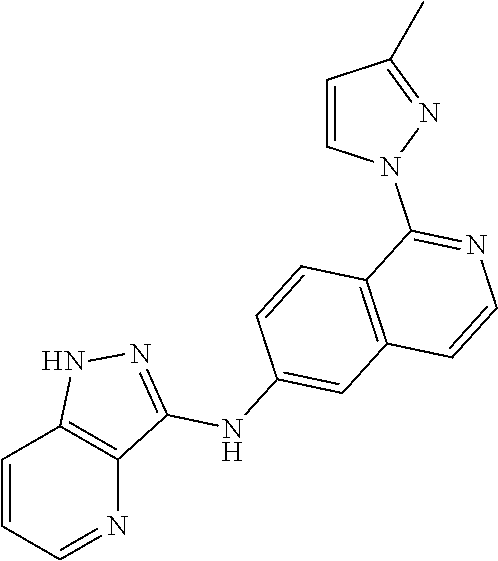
C1=CC=NC2=C1NN=C2NC1=CC2=C(C=C1)C(N1N=C(C)C=C1)=NC=C2
